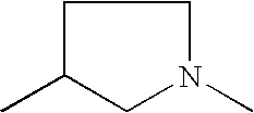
C1C(C)CN(C)C1
